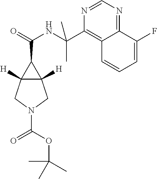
C12([H])C([H])(C1C(=O)NC(C1=C3C(=NC=N1)C(F)=CC=C3)(C)C)CN(C(OC(C)(C)C)=O)C2
